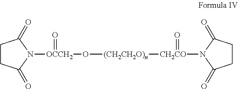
C1CC(=O)N([OCCH2](=O)O[(CH2CH2O)n][CH2CO](N2C(=O)CCC2=O)=O)C1=O
